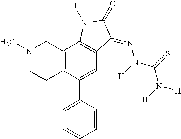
N1(C)CCC2=C(C1)C1=C(C=C2C2=CC=CC=C2)C(=NN(C(=S)N([H])[H])[H])C(=O)N1[H]
